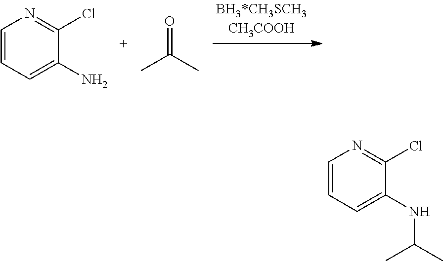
C1=CC=C(N)C(Cl)=N1.CC(C)=O.C1=CC=C(NC(C)C)C(Cl)=N1
